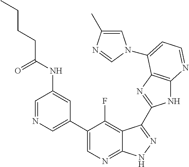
C1=NC=C(C2=CN=C3C(=C2F)C(C2=NC4=C(N2)N=CC=C4N2C=C(C)N=C2)=NN3)C=C1NC(=O)CCCC
